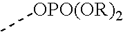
C[OPO(OR)2]
